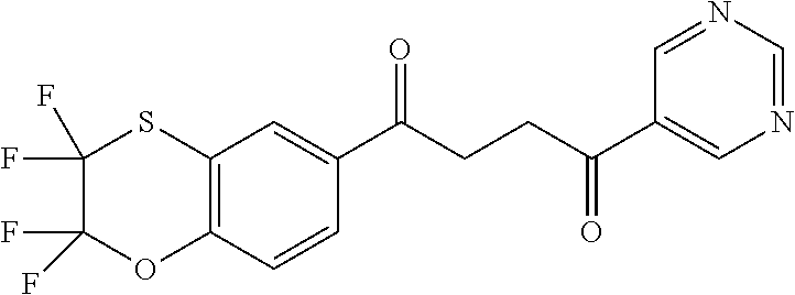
C1(C(CCC(C2=CN=CN=C2)=O)=O)=CC2=C(C=C1)OC(F)(F)C(F)(F)S2
